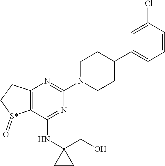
C12=C(C(NC3(CO)CC3)=NC(N3CCC(C4=CC=CC(Cl)=C4)CC3)=N1)[S*](=O)CC2
